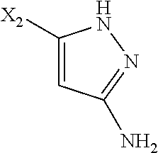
C1=C([X2])NN=C1N
